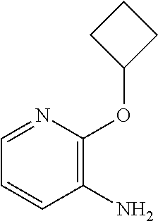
C1=NC(OC2CCC2)=C(N)C=C1
